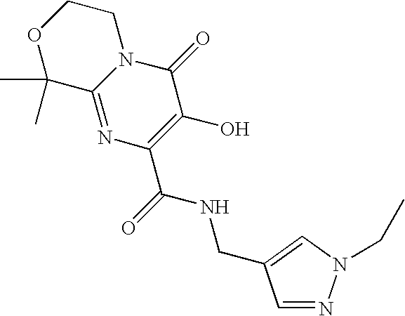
C12=NC(C(NCC3=CN(CC)N=C3)=O)=C(O)C(=O)N1CCOC2(C)C
